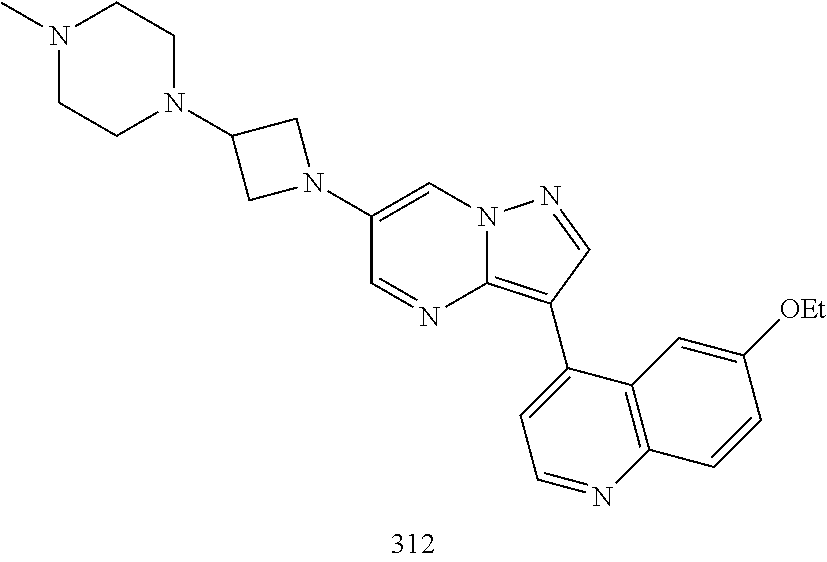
C1(C2=C3N=CC(N4CC(N5CCN(C)CC5)C4)=CN3N=C2)=CC=NC2=C1C=C([OEt])C=C2
